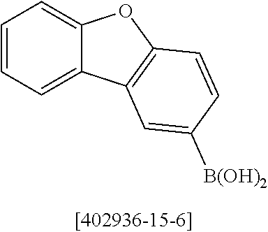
C1=CC=C2C(=C1)OC1=C2C=C([B(OH)2])C=C1
